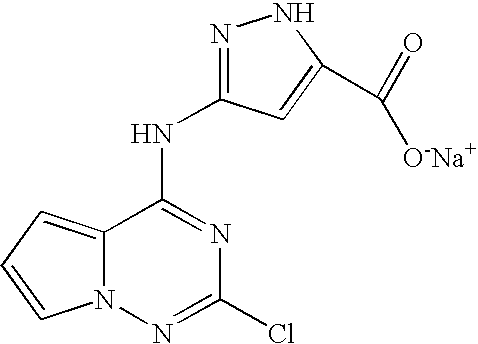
N(C1=NC(Cl)=NN2C1=CC=C2)C1=NNC(C(=O)[O-Na+])=C1
